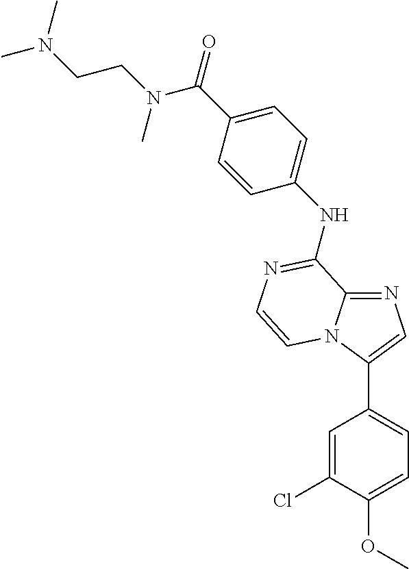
C12=NC=C(C3=CC=C(OC)C(Cl)=C3)N1C=CN=C2NC1=CC=C(C(N(CCN(C)C)C)=O)C=C1
